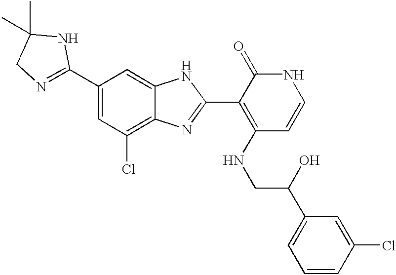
C1(C2=CC(Cl)=C3C(=C2)NC(C2=C(NCC(C4=CC=CC(Cl)=C4)O)C=CNC2=O)=N3)=NCC(C)(C)N1
